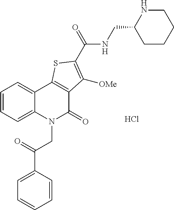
C1=CC=C2C(=C1)C1=C(C(=O)N2CC(C2=CC=CC=C2)=O)C([OMe])=C(C(=O)NCC2CCCCN2)S1.Cl
